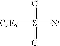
[C4F9]S([X])(=O)=O
